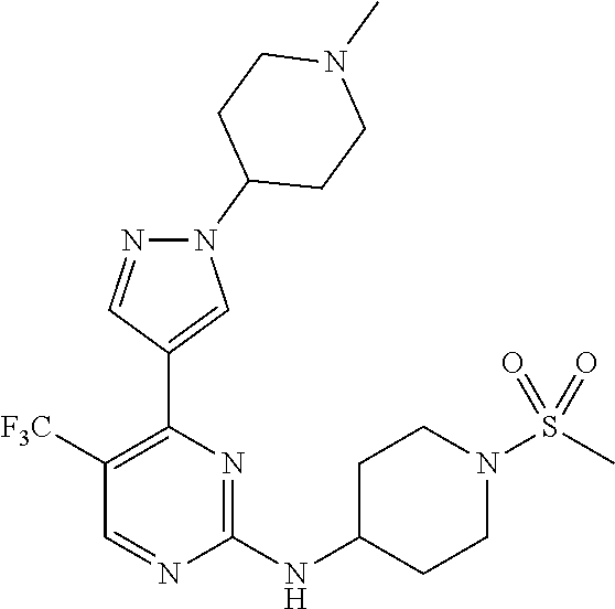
N(C1=NC(C2=CN(C3CCN(C)CC3)N=C2)=C([F3C])C=N1)C1CCN(S(C)(=O)=O)CC1
